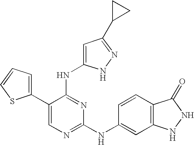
C1=C(C2=CC=CS2)C(NC2=CC(C3CC3)=NN2)=NC(NC2=CC3=C(C=C2)C(=O)NN3)=N1
